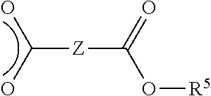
C([Z]C(O[R5])=O)(O)O
